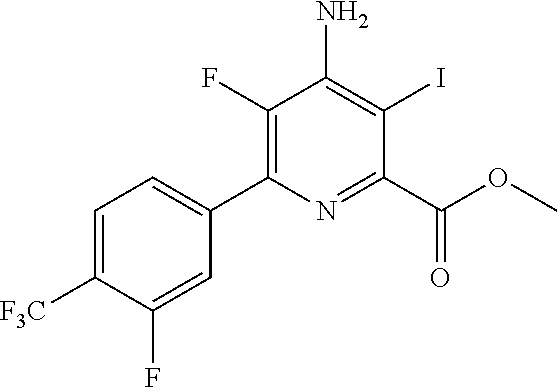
C1(F)=C(C2=CC=C([F3C])C(F)=C2)N=C(C(OC)=O)C(I)=C1N
